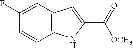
C1(F)=CC2=C(C=C1)NC(C([OCH3])=O)=C2
